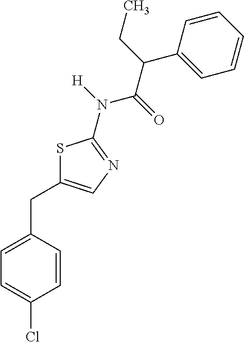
S1C(CC2=CC=C(Cl)C=C2)=CN=C1N(C(C(C1=CC=CC=C1)CC)=O)[H]
